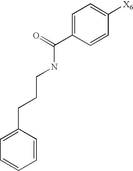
C1=C(CCCNC(C2=CC=C([X6])C=C2)=O)C=CC=C1
